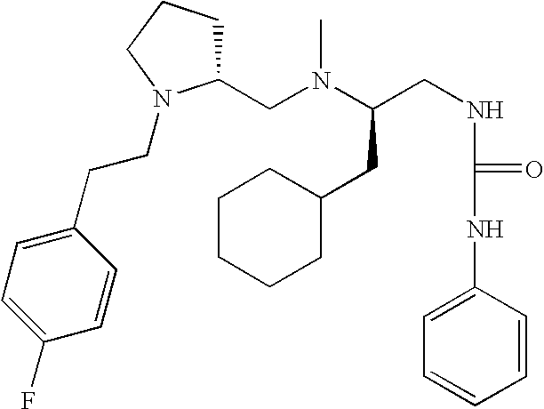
CN(C(CNC(NC1=CC=CC=C1)=O)CC1CCCCC1)CC1CCCN1CCC1=CC=C(F)C=C1
